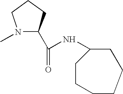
N1(C)C(C(=O)NC2CCCCCC2)CCC1
